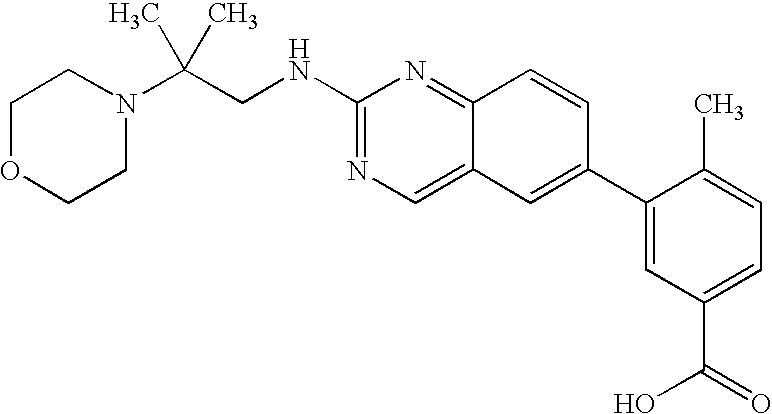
N1(C(CNC2=NC=C3C(=N2)C=CC(C2=CC(C(O)=O)=CC=C2C)=C3)(C)C)CCOCC1
